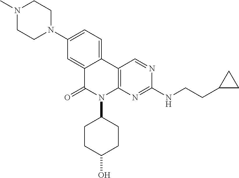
N1(C)CCN(C2=CC=C3C(=C2)C(=O)N(C2CCC(O)CC2)C2=C3C=NC(NCCC3CC3)=N2)CC1
